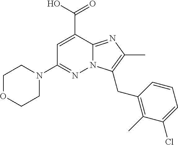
N12C(=NC(C)=C1CC1=C(C)C(Cl)=CC=C1)C(C(=O)O)=CC(N1CCOCC1)=N2
